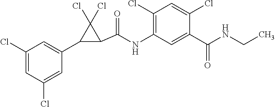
C1(Cl)=CC(Cl)=CC(C2C(C(=O)NC3=C(Cl)C=C(Cl)C(C(=O)NCC)=C3)C2(Cl)Cl)=C1
